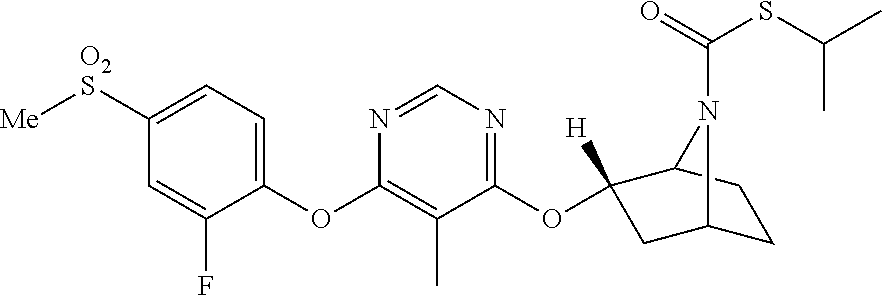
C1(OC2=C(C)C(OC3([H])CC4CCC3N4C(=O)SC(C)C)=NC=N2)=CC=C([O2S][Me])C=C1F
